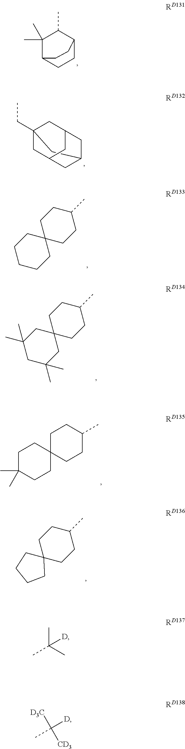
C1(C)(C)C2CCC(C1C)CC2.CCC12CC3CC(CC(C1)C3)C2.C1CC(C)CCC12CCCCC2.C1CC(C)CCC12CC(C)(C)CC(C)(C)C2.C1C(C)(C)CCC2(C1)CCC(C)CC2.C1CC(C)CCC12CCCC2.CC(C)(C)[D].CC([CD3])([D3C])[D]
